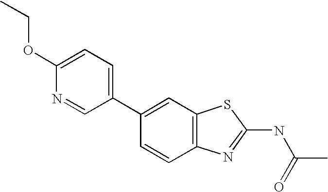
C1(C2=CC3=C(C=C2)N=C(NC(=O)C)S3)=CC=C(OCC)N=C1
